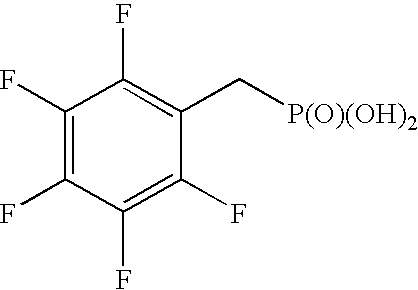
C1(F)=C(F)C(F)=C(F)C(C[P(O)(OH)2])=C1F
